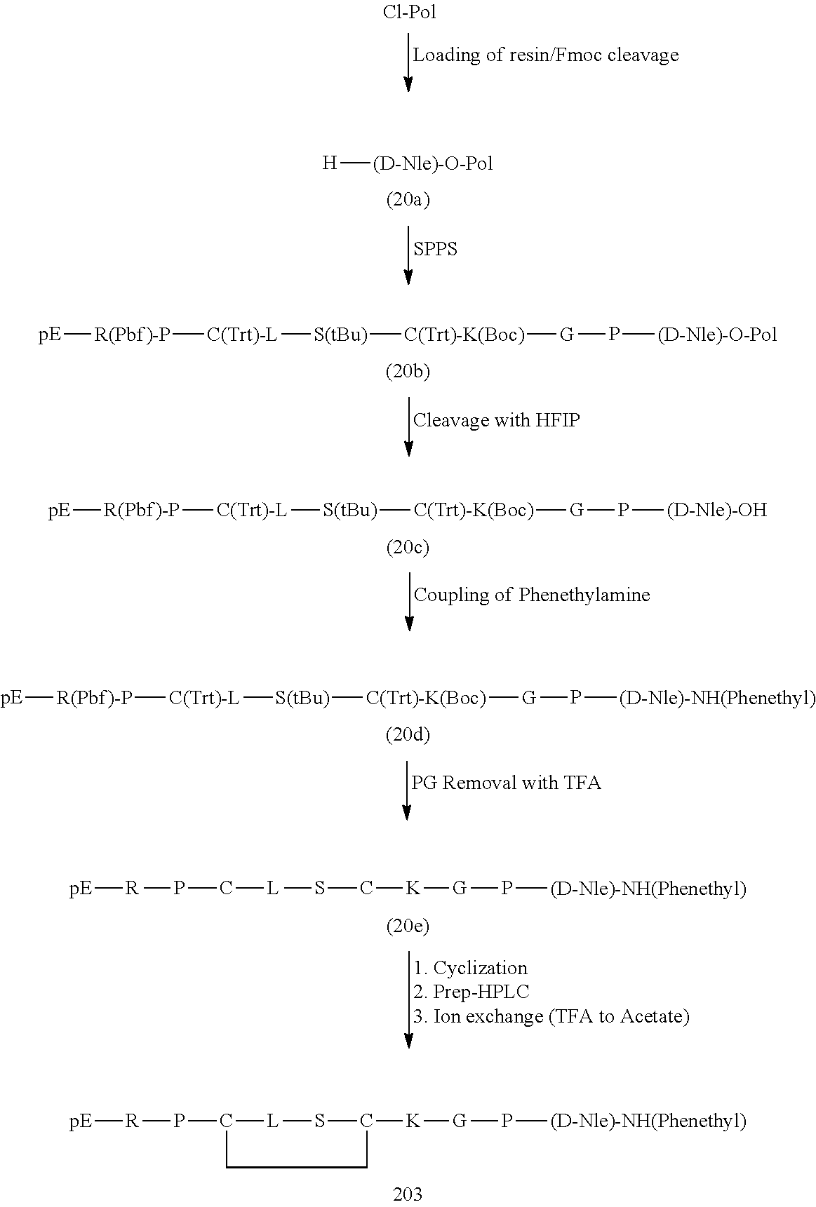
[H][(D-Nle)-O-Pol].[SPPS].[pE][R(Pbf)-P][C(Trt)-L][S(tBu)][C(Trt)-K(Boc)][G]P[(D-Nle)-O-Pol].[pE][R(Pbf)-P][C(Trt)-L][S(tBu)][C(Trt)-K(Boc)][G]P[(D-Nle)-OH].[pE][R(Pbf)-P][C(Trt)-L][S(tBu)][C(Trt)-K(Boc)][G]P[(D-Nle)-NH(Phenethyl)].[pE][R]PC[L]SC[K][G]P[(D-Nle)-NH(Phenethyl)].[pE][R]PC1[L]SC([K][G]P[(D-Nle)-NH(Phenethyl)])CC1
